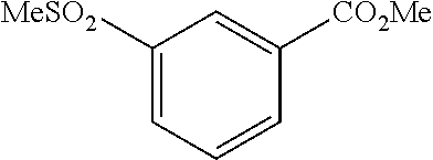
C1([MeSO2])=CC=CC([CO2Me])=C1
